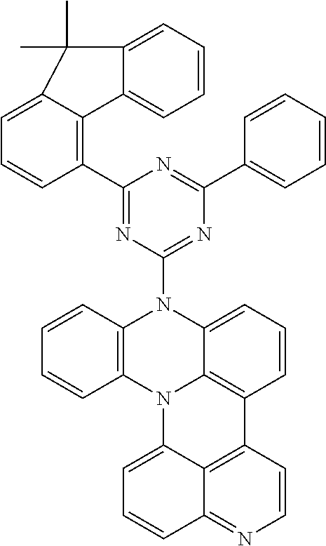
C1=CC2=C(C=C1)N1C3=C(C=CC=C3N2C2=NC(C3=CC=CC=C3)=NC(C3=C4C(=CC=C3)C(C)(C)C3=CC=CC=C43)=N2)C2=C3C1=CC=CC3=NC=C2
